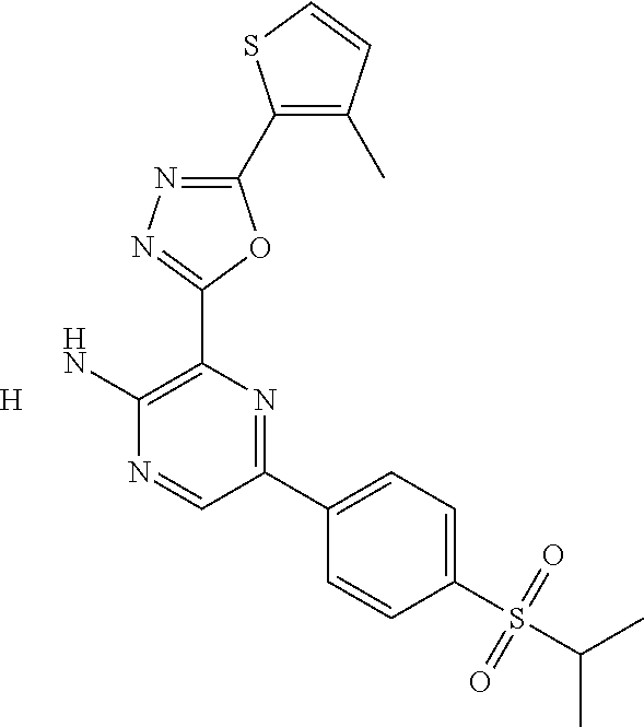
NC1=C(C2=NN=C(C3=C(C)C=CS3)O2)N=C(C2=CC=C(S(=O)(=O)C(C)C)C=C2)C=N1.[H]
